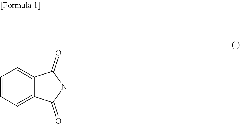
C1=C2C(=CC=C1)C(=O)NC2=O
